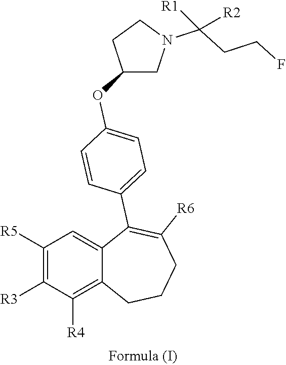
C1([R5])=C([R3])C([R4])=C2C(=C1)C(C1=CC=C(OC3CN(C([R1])(CCF)[R2])CC3)C=C1)=C([R6])CCC2
